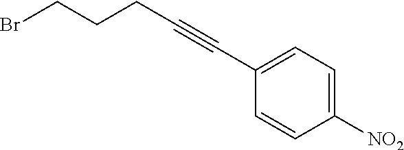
C1(C#CCCCBr)=CC=C([NO2])C=C1
